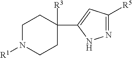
N1=C([R5])C=C(C2([R3])CCN([R1])CC2)N1
